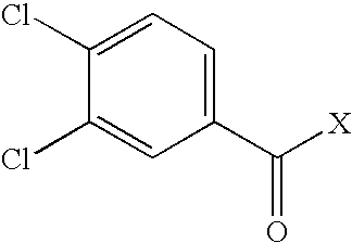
C1=C(Cl)C(Cl)=CC(C([X])=O)=C1
